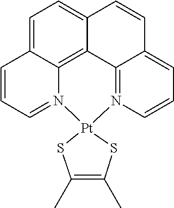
C1=C2C3=C4C(=C1)C=CC1=CC=CN(=C41)[Pt]1(N3=CC=C2)SC(C)=C(C)S1
